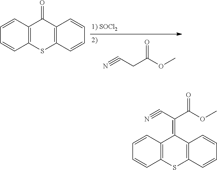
C(C(OC)=O)C#N.C1=CC2=C(C=C1)SC1=C(C2=O)C=CC=C1.C1=CC2=C(C=C1)SC1=C(C2=C(C#N)C(OC)=O)C=CC=C1
